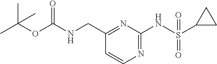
N(C1=NC=CC(CNC(OC(C)(C)C)=O)=N1)S(C1CC1)(=O)=O
